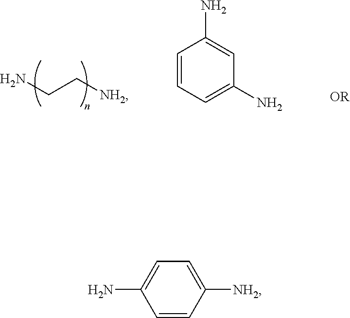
NCC[NH2].C1=CC=C(N)C=C1N.C1=C(N)C=CC([NH2])=C1
